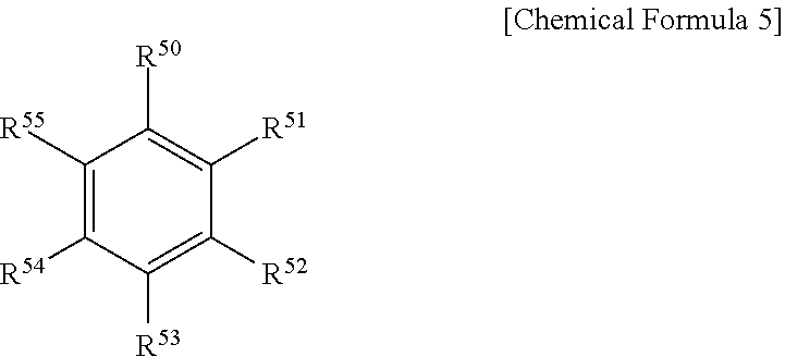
C1([R55])=C([R54])C([R53])=C([R52])C([R51])=C1[R50]
